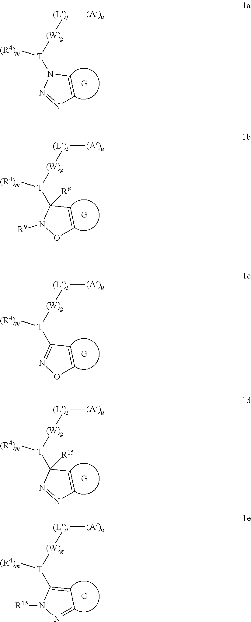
[(L)t]([(A)u])[(W)g][T]([(R4)m])N1N=NC=C1.[(L)t]([(A)u])[(W)g][T]([(R4)m])C1([R8])N([R9])OC=C1.[(L)t]([(A)u])[(W)g][T]([(R4)m])C1=NOC=C1.[(L)t]([(A)u])[(W)g][T]([(R4)m])C1([R15])N=NC=C1.[(L)t]([(A)u])[(W)g][T]([(R4)m])C1=CC=NN1[R15]
